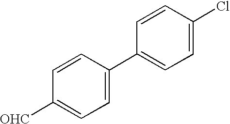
C1(C2=CC=C([OHC])C=C2)=CC=C(Cl)C=C1
